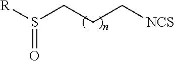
O=S([R])CCC[NCS]
